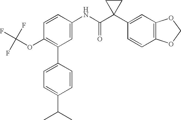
C1(NC(C2(C3=CC4=C(C=C3)OCO4)CC2)=O)=CC(C2=CC=C(C(C)C)C=C2)=C(OC(F)(F)F)C=C1
